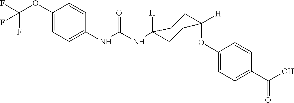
C1(OC(F)(F)F)=CC=C(NC(NC2([H])CCC(OC3=CC=C(C(O)=O)C=C3)([H])CC2)=O)C=C1
